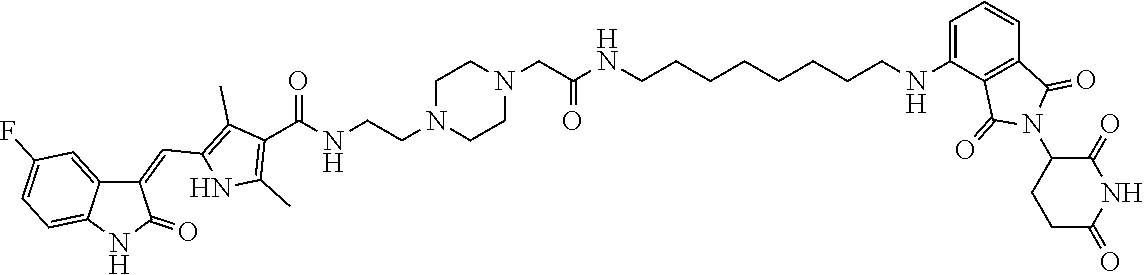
C1(C(=O)NCCN2CCN(CC(NCCCCCCCCNC3=CC=CC4=C3C(=O)N(C3C(=O)NC(=O)CC3)C4=O)=O)CC2)=C(C)NC(C=C2C3=CC(F)=CC=C3NC2=O)=C1C
